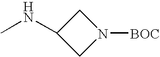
N(C)C1CN([BOC])C1
